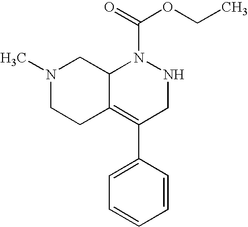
N1(C)CCC2=C(C3=CC=CC=C3)CNN(C(OCC)=O)C2C1
